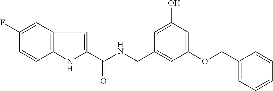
C1(F)=CC2=C(C=C1)NC(C(NCC1=CC(OCC3=CC=CC=C3)=CC(O)=C1)=O)=C2
